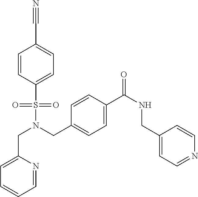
C1=CC(S(=O)(=O)N(CC2=CC=C(C(NCC3=CC=NC=C3)=O)C=C2)CC2=CC=CC=N2)=CC=C1C#N
